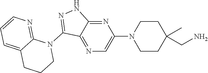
N1(C2=NNC3=NC(N4CCC(CN)(C)CC4)=CN=C23)C2=NC=CC=C2CCC1
